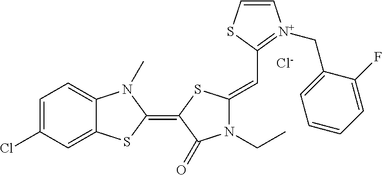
[Cl-].C1=C(Cl)C=C2C(=C1)N(C)C(=C1SC(=CC3=[N+](CC4=CC=CC=C4F)C=CS3)N(CC)C1=O)S2
